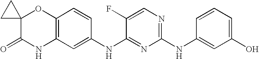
C12(C(=O)NC3=C(O1)C=CC(NC1=NC(NC4=CC(O)=CC=C4)=NC=C1F)=C3)CC2
